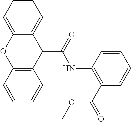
C12=C(C(C(NC3=C(C(OC)=O)C=CC=C3)=O)C3=CC=CC=C3O1)C=CC=C2
